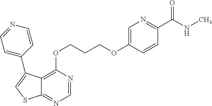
C1=NC(OCCCOC2=CN=C(C(NC)=O)C=C2)=C2C(=N1)SC=C2C1=CC=NC=C1
